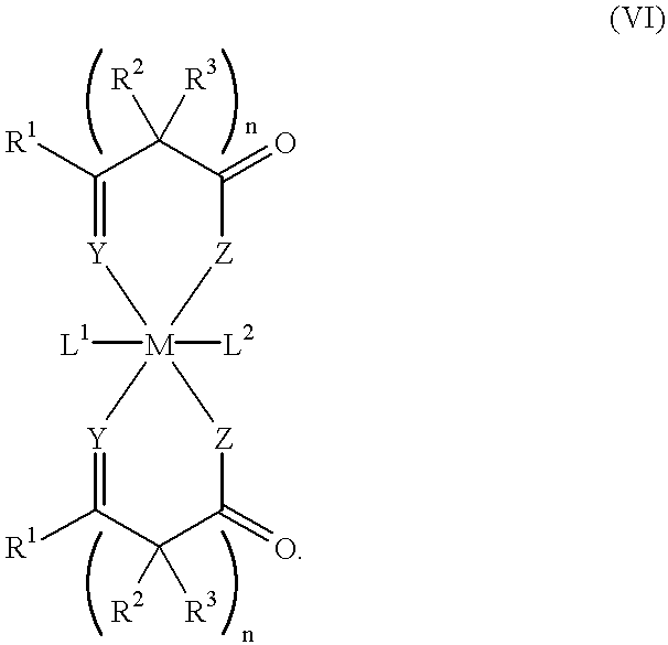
[R1]C1=[Y][M]2([L1])([L2])([Z]C(=O)C1([R2])[R3])[Z]C(=O)C([R2])([R3])C([R1])=[Y]2
